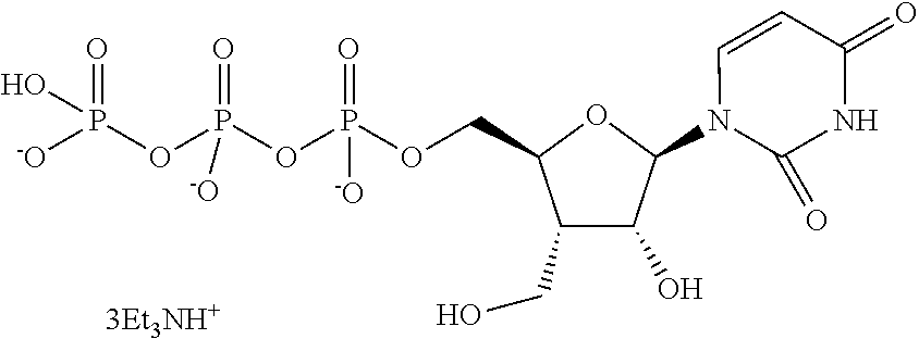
N1(C2C(O)C(CO)C(COP(OP(OP([-O])(=O)O)(=O)[-O])(=O)[-O])O2)C(=O)NC(=O)C=C1
